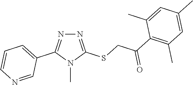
N1=C(SCC(C2=C(C)C=C(C)C=C2C)=O)N(C)C(C2=CC=CN=C2)=N1
